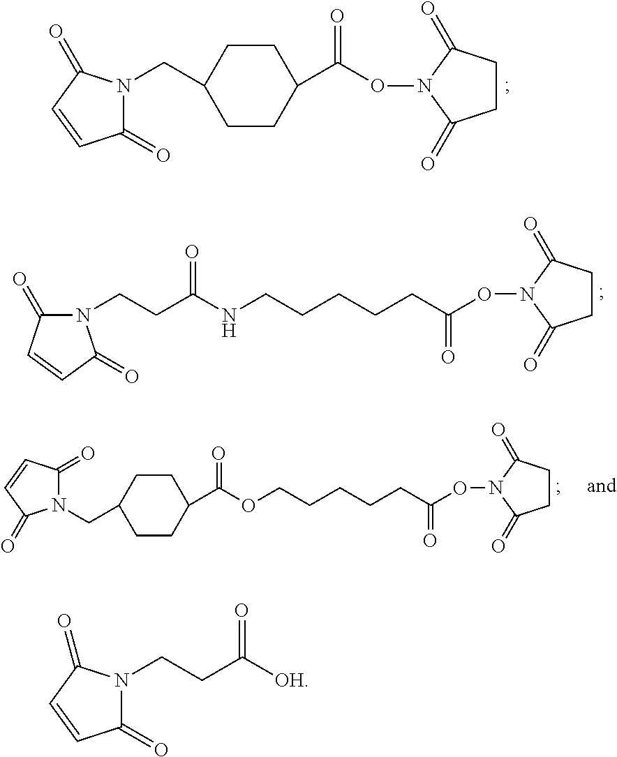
C1CC(CN2C(=O)C=CC2=O)CCC1C(ON1C(=O)CCC1=O)=O.N1(CCC(NCCCCCC(ON2C(=O)CCC2=O)=O)=O)C(=O)C=CC1=O.C1(C(OCCCCCC(ON2C(=O)CCC2=O)=O)=O)CCC(CN2C(=O)C=CC2=O)CC1.C1(=O)N(CCC([OH])=O)C(=O)C=C1
